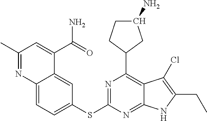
C1(SC2=NC(C3CC(N)CC3)=C3C(=N2)NC(CC)=C3Cl)=CC=C2C(=C1)C(C(N)=O)=CC(C)=N2
